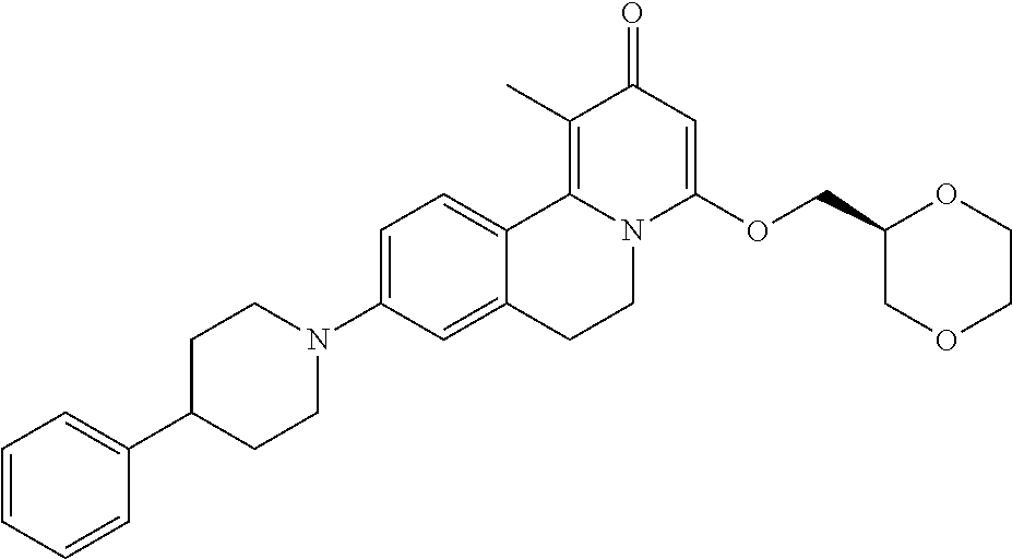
C1=C(N2CCC(C3=CC=CC=C3)CC2)C=C2C(=C1)C1=C(C)C(=O)C=C(OCC3COCCO3)N1CC2
